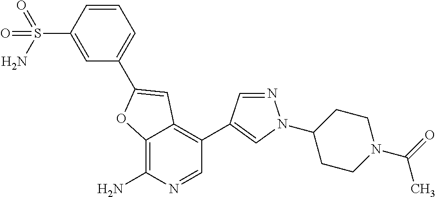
C12=C(N)N=CC(C3=CN(C4CCN(C(=O)C)CC4)N=C3)=C1C=C(C1=CC=CC(S(N)(=O)=O)=C1)O2
